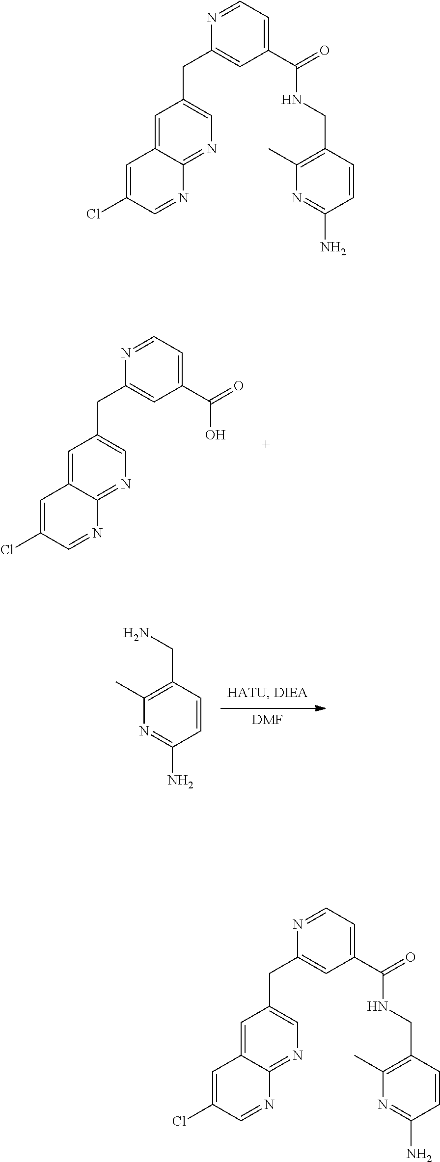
C1(Cl)=CC2=CC(CC3=CC(C(=O)O)=CC=N3)=CN=C2N=C1.[DMF].NCC1=C(C)N=C(N)C=C1.C1(Cl)=CC2=CC(CC3=CC(C(=O)NCC4=C(C)N=C(N)C=C4)=CC=N3)=CN=C2N=C1.C1(Cl)=CC2=CC(CC3=CC(C(=O)NCC4=C(C)N=C(N)C=C4)=CC=N3)=CN=C2N=C1
